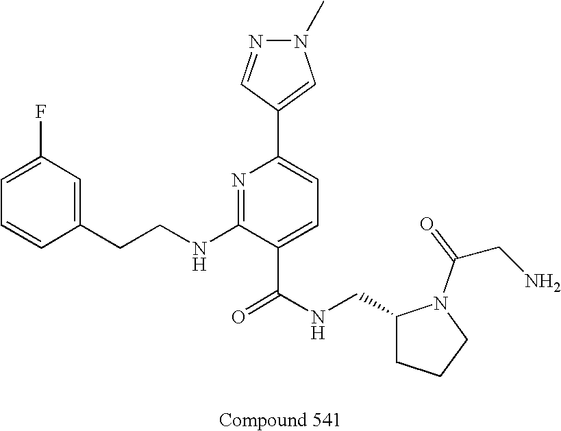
C1=CC(CCNC2=NC(C3=CN(C)N=C3)=CC=C2C(NCC2CCCN2C(=O)CN)=O)=CC(F)=C1
